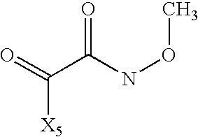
O=C(C(NOC)=O)[X5]
